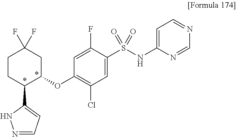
C1(OC2=C(Cl)C=C(S(NC3=CC=NC=N3)(=O)=O)C(F)=C2)CC(F)(F)CCC1C1=CC=NN1
